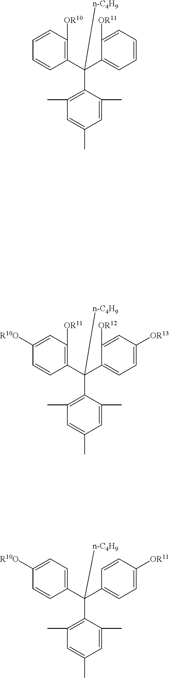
C1(C(C2=C([OR10])C=CC=C2)([n-C4H9])C2=C(C)C=C(C)C=C2C)=CC=CC=C1[OR11].C1=C(C(C2=C([OR11])C=C([R10O])C=C2)([n-C4H9])C2=C(C)C=C(C)C=C2C)C([OR12])=CC([OR13])=C1.C1(C(C2=CC=C([R10O])C=C2)([n-C4H9])C2=C(C)C=C(C)C=C2C)=CC=C([OR11])C=C1
